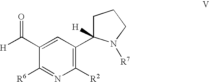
C1(C([H])=O)=CC(C2([H])CCCN2[R7])=C([R2])N=C1[R6]
